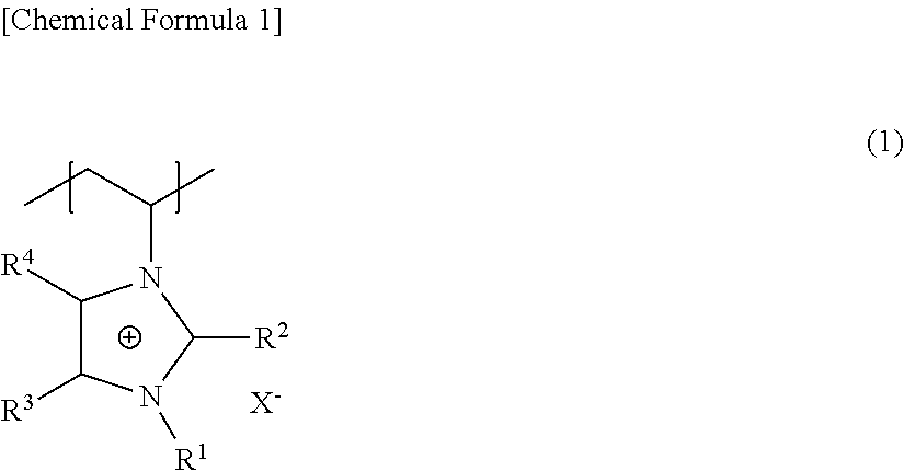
C1([R4])C([R3])N([R1])C([R2])N1C(CC)C.[X-]
